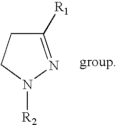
C1([R1])=NN([R2])CC1
